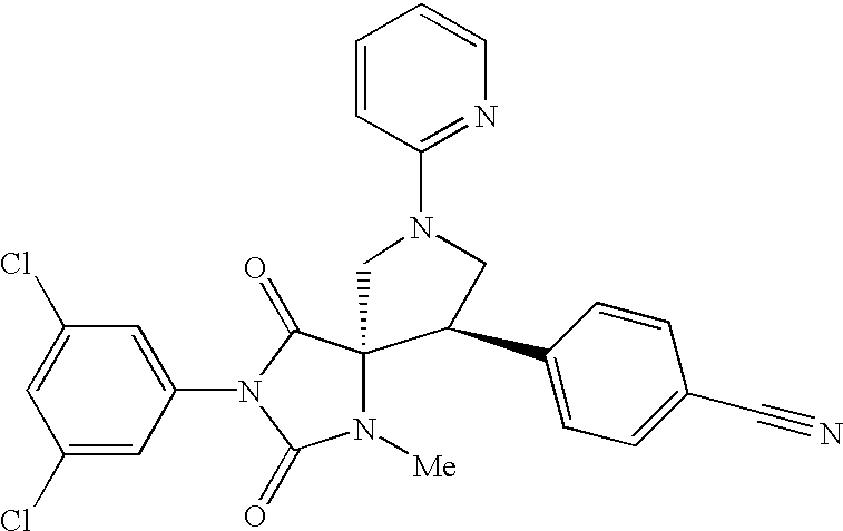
C1=C(Cl)C=C(N2C(=O)C3(N([Me])C2=O)CN(C2=NC=CC=C2)CC3C2=CC=C(C#N)C=C2)C=C1Cl
